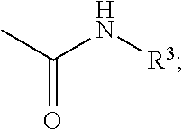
CC(=O)N[R3]
